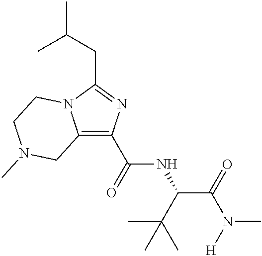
C12=C(C(=O)NC(C(C)(C)C)C(N([H])C)=O)N=C(CC(C)C)N1CCN(C)C2
